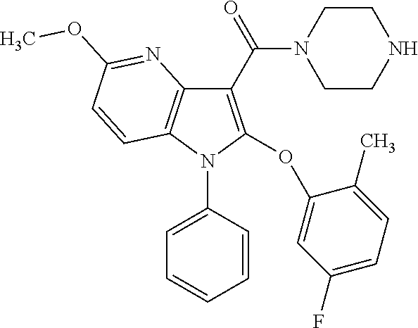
C1(C(=O)N2CCNCC2)=C(OC2=CC(F)=CC=C2C)N(C2=CC=CC=C2)C2=C1N=C(OC)C=C2
